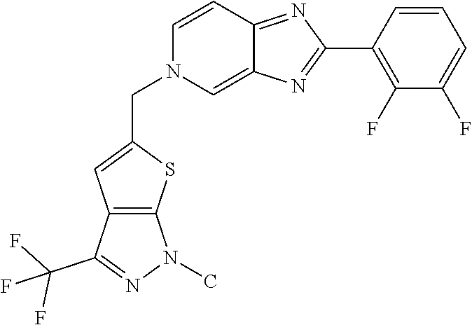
C(N1C=C2C(=NC(C3=C(F)C(F)=CC=C3)=N2)C=C1)C1=CC2=C(S1)N(C)N=C2C(F)(F)F
